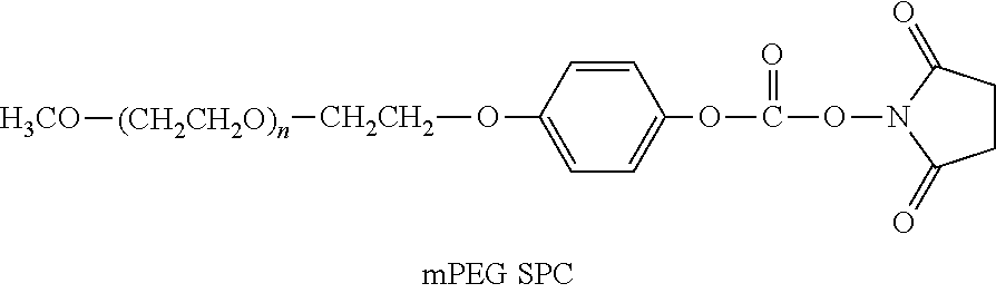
C1(O[CH2CH2][(CH2CH2O)n][H3CO])=CC=C(OC(=O)ON2C(=O)CCC2=O)C=C1
